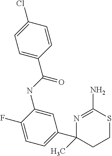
N1=C(N)SCCC1(C1=CC=C(F)C(NC(=O)C2=CC=C(Cl)C=C2)=C1)C
